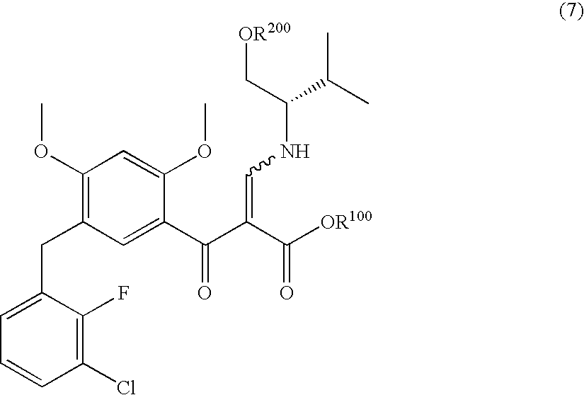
C1(OC)=C(CC2=CC=CC(Cl)=C2F)C=C(C(C(C([OR100])=O)=CNC(C[OR200])C(C)C)=O)C(OC)=C1
